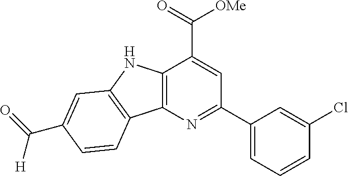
C12=C(N=C(C3=CC=CC(Cl)=C3)C=C1C(=O)[OMe])C1=C(N2)C=C(C(=O)[H])C=C1
